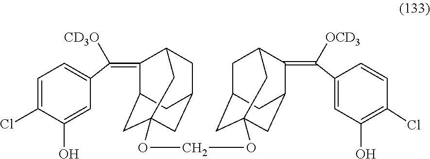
C1(=C(C2=CC=C(Cl)C(O)=C2)[CD3O])C2CC3(OCOC45CC6CC(C(=C(C7=CC(O)=C(Cl)C=C7)[OCD3])C(C4)C6)C5)CC(CC1C3)C2
